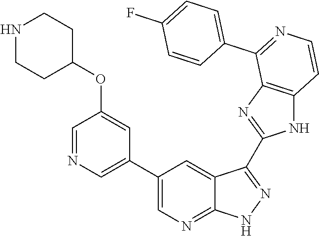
C1=NC=C(C2=CN=C3C(=C2)C(C2=NC4=C(N2)C=CN=C4C2=CC=C(F)C=C2)=N[N H]3)C=C1OC1CCNCC1
